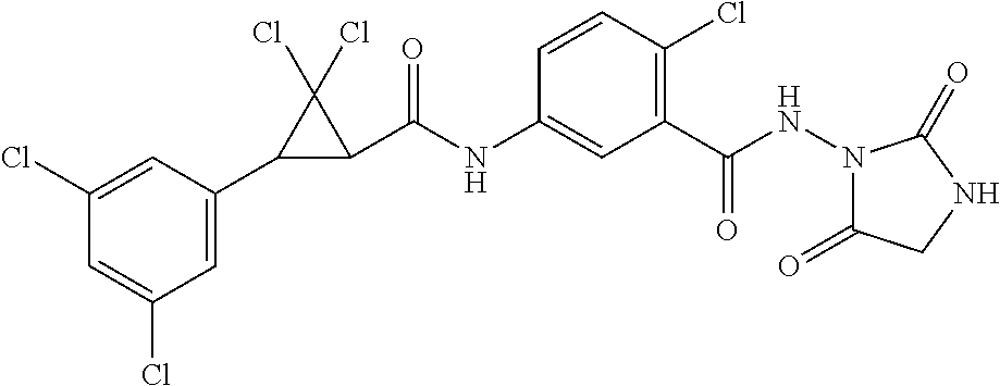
C1(Cl)=CC(C2C(C(NC3=CC(C(=O)NN4C(=O)CNC4=O)=C(Cl)C=C3)=O)C2(Cl)Cl)=CC(Cl)=C1
